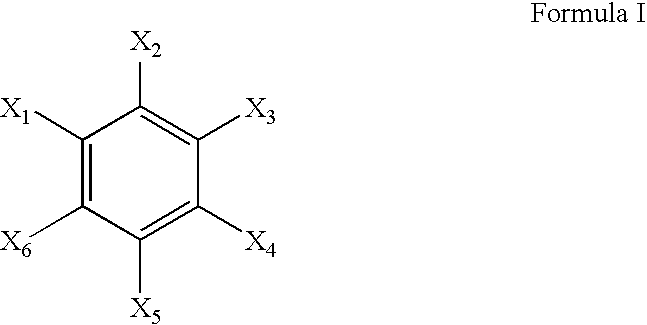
C1([X1])=C([X6])C([X5])=C([X4])C([X3])=C1[X2]
